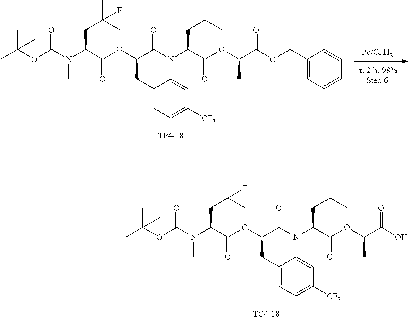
OC(C(OC(C(CC(C)C)N(C)C(C(OC(C(N(C)C(OC(C)(C)C)=O)CC(C)(C)F)=O)CC1=CC=C([CF3])C=C1)=O)=O)C)=O.C1(COC(C(OC(C(CC(C)C)N(C)C(C(OC(C(N(C)C(OC(C)(C)C)=O)CC(C)(C)F)=O)CC2=CC=C([CF3])C=C2)=O)=O)C)=O)=CC=CC=C1
